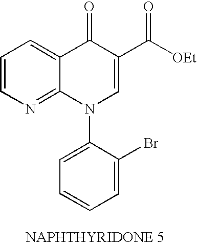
C1=CN=C2C(=C1)C(=O)C(C([OEt])=O)=CN2C1=CC=CC=C1Br
